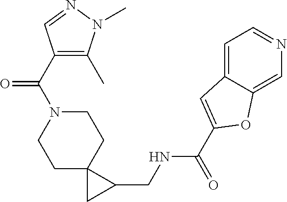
C1C2(CCN(C(=O)C3=C(C)N(C)N=C3)C1)CC2CNC(=O)C1=CC2=CC=NC=C2O1
